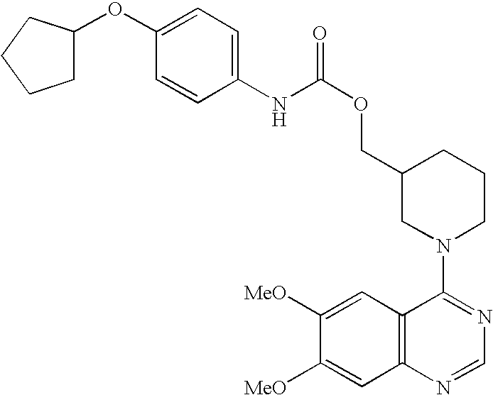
N1(C2=NC=NC3=C2C=C([MeO])C([MeO])=C3)CCCC(COC(=O)NC2=CC=C(OC3CCCC3)C=C2)C1
